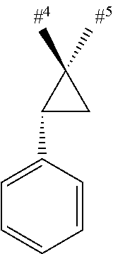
C1=CC(C2CC2(C)C)=CC=C1
